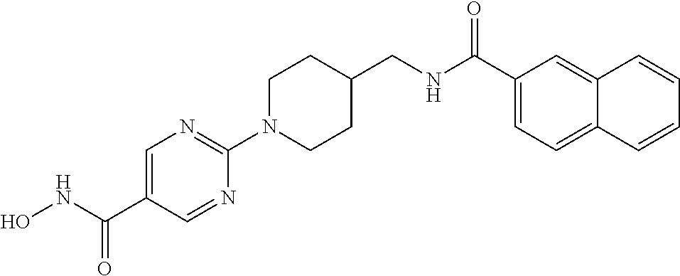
ONC(C1=CN=C(N2CCC(CNC(=O)C3=CC=C4C(=C3)C=CC=C4)CC2)N=C1)=O
